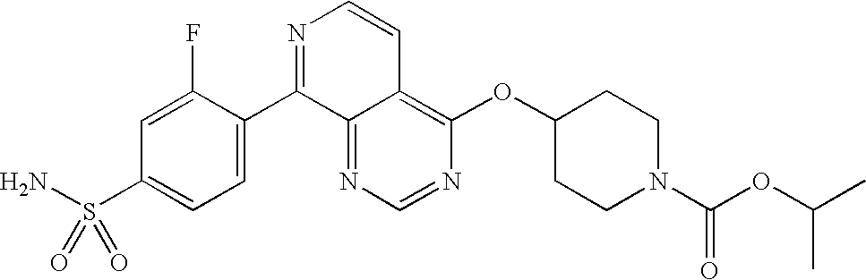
N1=CN=C2C(=C1OC1CCN(C(OC(C)C)=O)CC1)C=CN=C2C1=CC=C(S(N)(=O)=O)C=C1F
